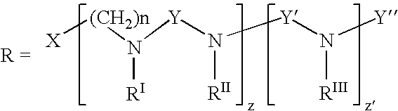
[X][(CH2)n]N([Y]N([Y]N([Y])[RIII])[RII])[RI]
